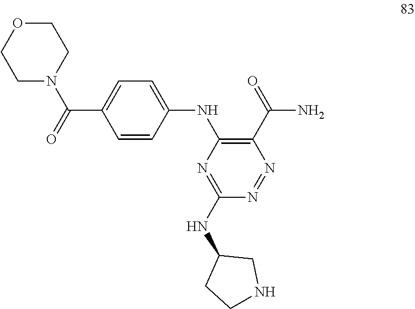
C1=CC(NC2=C(C(=O)N)N=NC(NC3CCNC3)=N2)=CC=C1C(=O)N1CCOCC1
